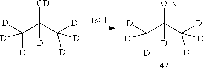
[OD]C([D])(C([D])([D])[D])C([D])([D])[D].[TsCl].[OTs]C([D])(C([D])([D])[D])C([D])([D])[D]
